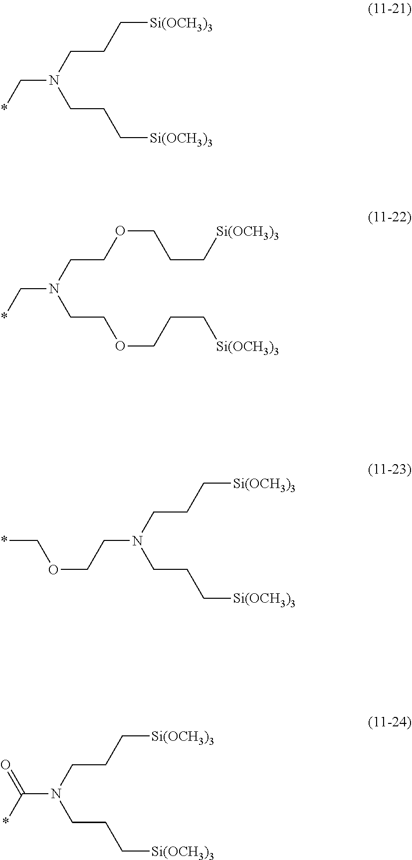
C(CN(CCC[Si(OCH3)3])C*)C[Si(OCH3)3].C(CN(CCOCCC[Si(OCH3)3])C*)OCCC[Si(OCH3)3].*COCCN(CCC[Si(OCH3)3])CCC[Si(OCH3)3].N(CCC[Si(OCH3)3])(CCC[Si(OCH3)3])C(*)=O
